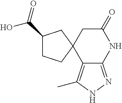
C1(C(=O)O)CCC2(C1)C1=C(C)NN=C1NC(=O)C2
